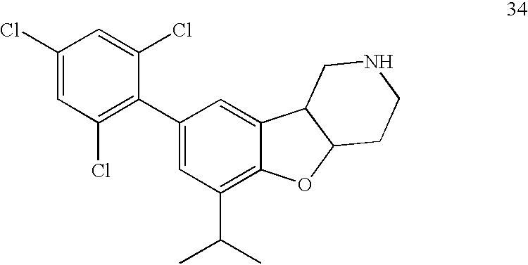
C1(Cl)=CC(Cl)=C(C2=CC(C(C)C)=C3C(=C2)C2C(O3)CCNC2)C(Cl)=C1
